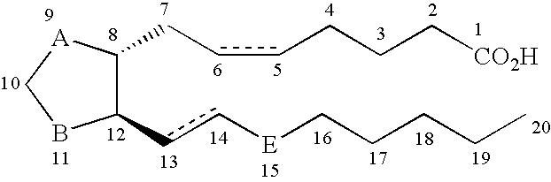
C1(cc[E]CCCCC)C(CccCCC[CO2H])[A]CB1
